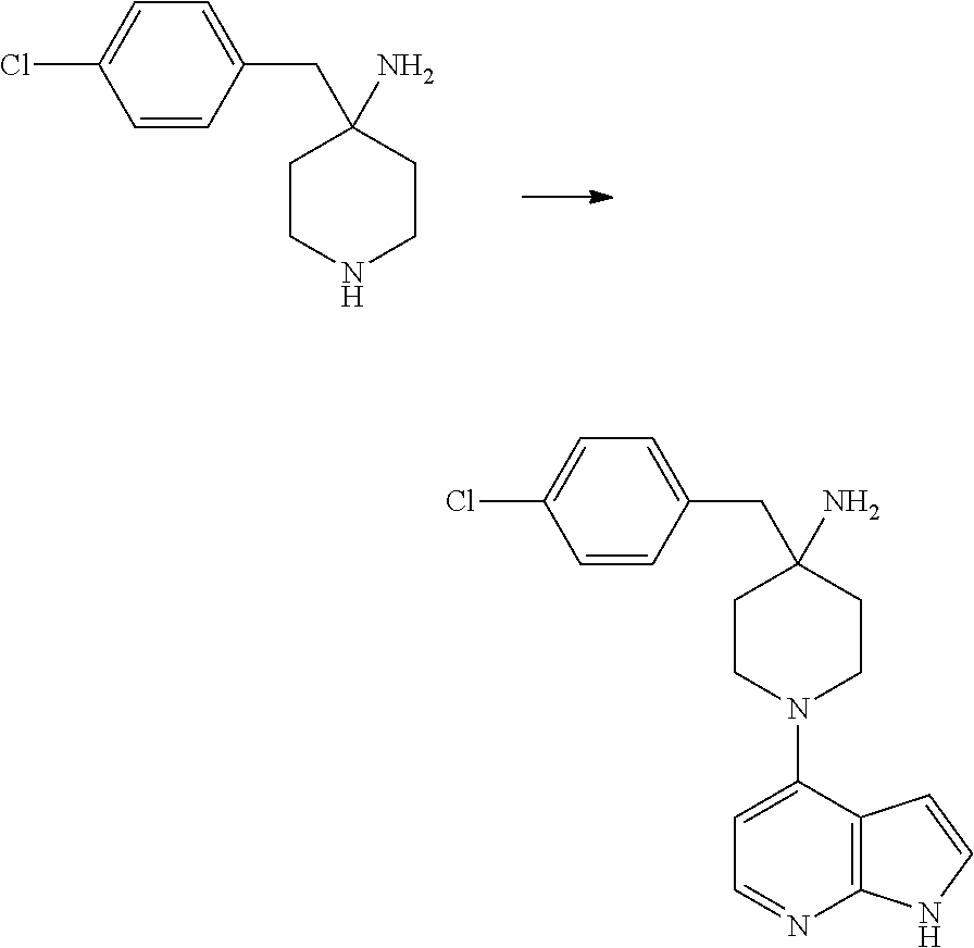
C1=CC(CC2(N)CCN(C3=CC=NC4=C3C=CN4)CC2)=CC=C1Cl.C1=CC(CC2(N)CCNCC2)=CC=C1Cl
